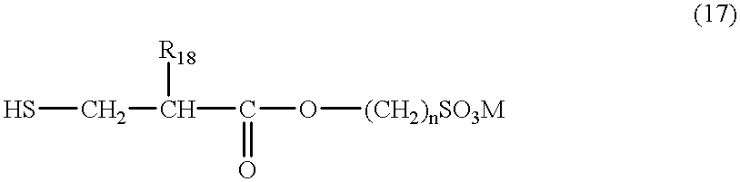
SCC([R18])C(=O)O[(CH2)nSO3M]
